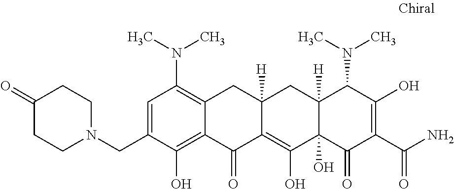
C1=C(CN2CCC(=O)CC2)C(O)=C2C(=C1N(C)C)CC1([H])C(=C(O)C3(O)C([H])(C1)C(N(C)C)C(O)=C(C(N)=O)C3=O)C2=O
